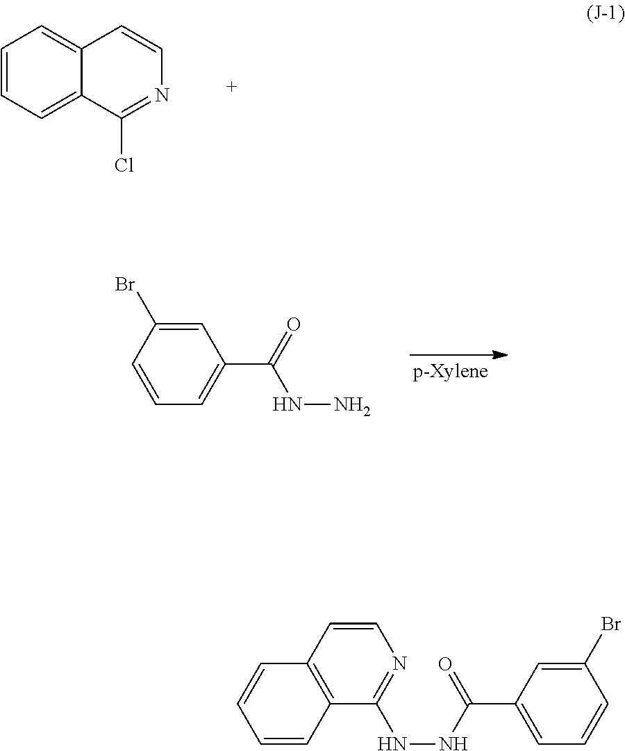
C1=C(Br)C=CC=C1C(=O)NN.C1=CC=C2C(=C1)C=CN=C2Cl.C1=CC2=C(C(NNC(=O)C3=CC=CC(Br)=C3)=N1)C=CC=C2
